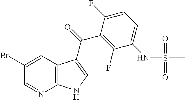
C1(Br)=CC2=C(N=C1)NC=C2C(=O)C1=C(F)C(NS(=O)(=O)C)=CC=C1F
